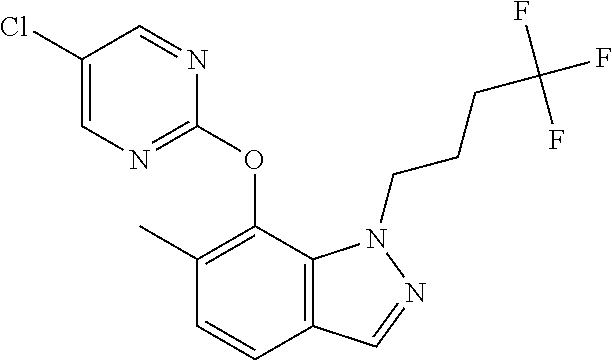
C1(Cl)=CN=C(OC2=C(C)C=CC3=C2N(CCCC(F)(F)F)N=C3)N=C1
